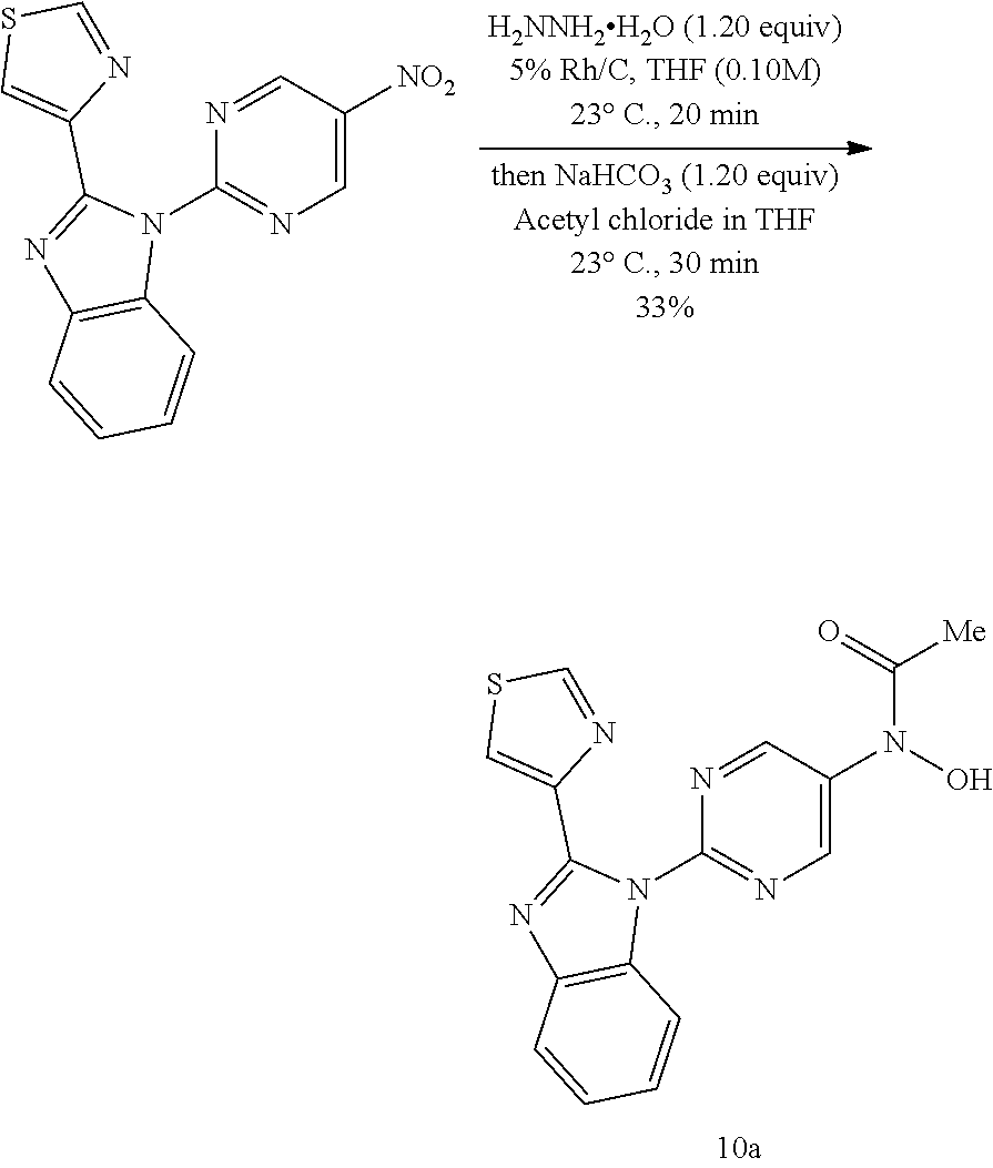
N1=CC(N(O)C([Me])=O)=CN=C1N1C(C2=CSC=N2)=NC2=C1C=CC=C2.N1=CC([NO2])=CN=C1N1C(C2=CSC=N2)=NC2=C1C=CC=C2
